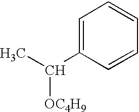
C1=C(C(C)[OC4H9])C=CC=C1
